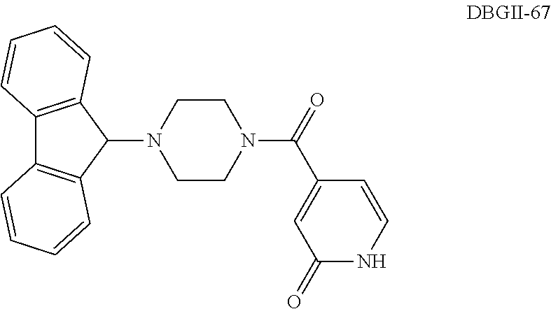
C12=C(C(N3CCN(C(=O)C4=CC(=O)NC=C4)CC3)C3=C1C=CC=C3)C=CC=C2
